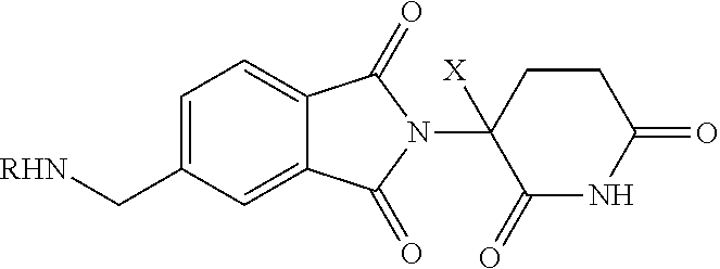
C1(C[RHN])=CC=C2C(=C1)C(=O)N(C1([X])C(=O)NC(=O)CC1)C2=O
